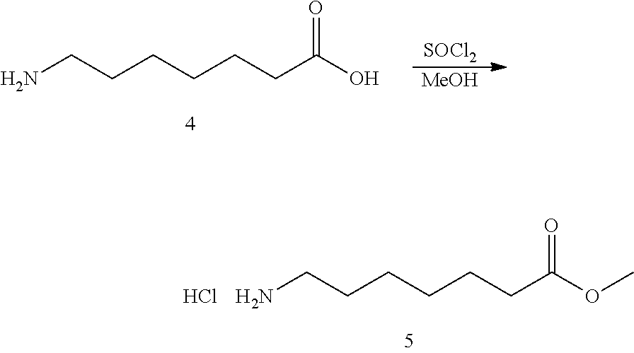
NCCCCCCC(OC)=O.Cl.NCCCCCCC(O)=O.[SOCl2].[MeOH]
